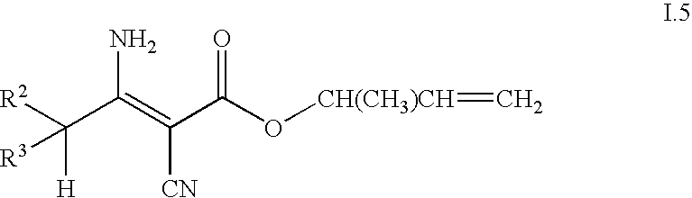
[R2]C(C(=C(C(O[CH(CH3)CH]=C)=O)[CN])N)([H])[R3]
